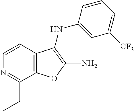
N1=C(CC)C2=C(C=C1)C(NC1=CC([CF3])=CC=C1)=C(N)O2
